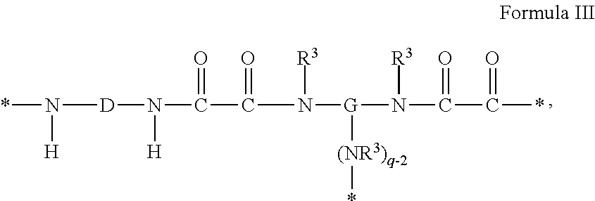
*N([H])[D]N(C(=O)C(=O)N([R3])[G](N([R3])C(=O)C(=O)*)[(NR3)q-2]*)[H]
